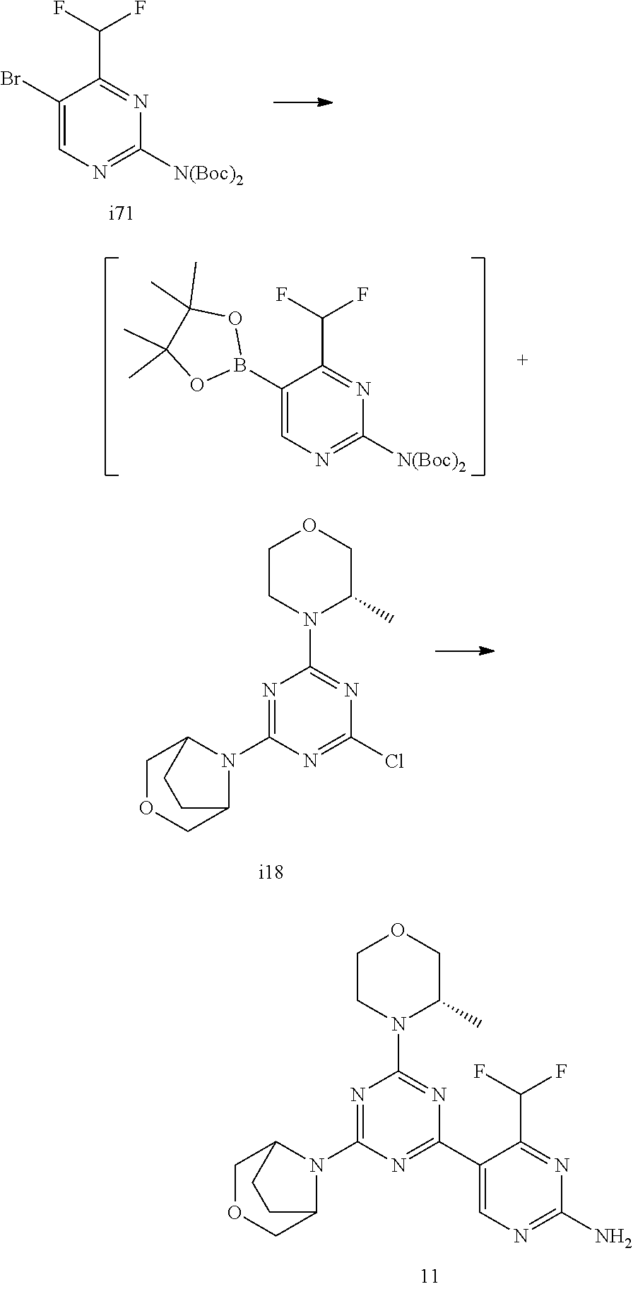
C1(Br)=CN=C([N(Boc)2])N=C1C(F)F.C1(B2OC(C)(C)C(C)(C)O2)=CN=C([N(Boc)2])N=C1C(F)F.N1=C(N2C3COCC2CC3)N=C(Cl)N=C1N1C(C)COCC1.N1=C(N2C3COCC2CC3)N=C(C2=CN=C(N)N=C2C(F)F)N=C1N1C(C)COCC1
